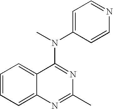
C12=CC=CC=C1C(N(C1=CC=NC=C1)C)=NC(C)=N2
